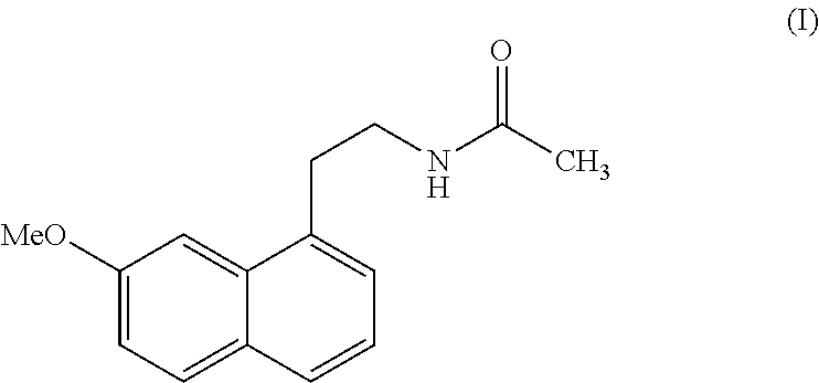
C1([MeO])=CC=C2C(=C1)C(CCNC(=O)C)=CC=C2
